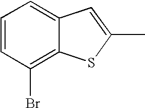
C1=CC(Br)=C2C(=C1)C=C(C)S2
